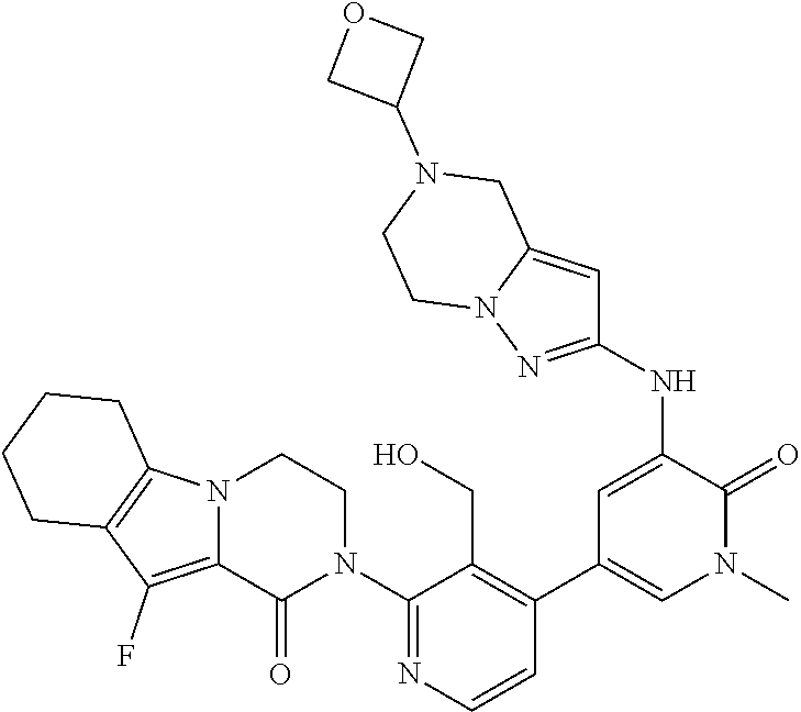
C1(N2CCN3C(=C(F)C4=C3CCCC4)C2=O)=NC=CC(C2=CN(C)C(=O)C(NC3=NN4C(=C3)CN(C3COC3)CC4)=C2)=C1CO
